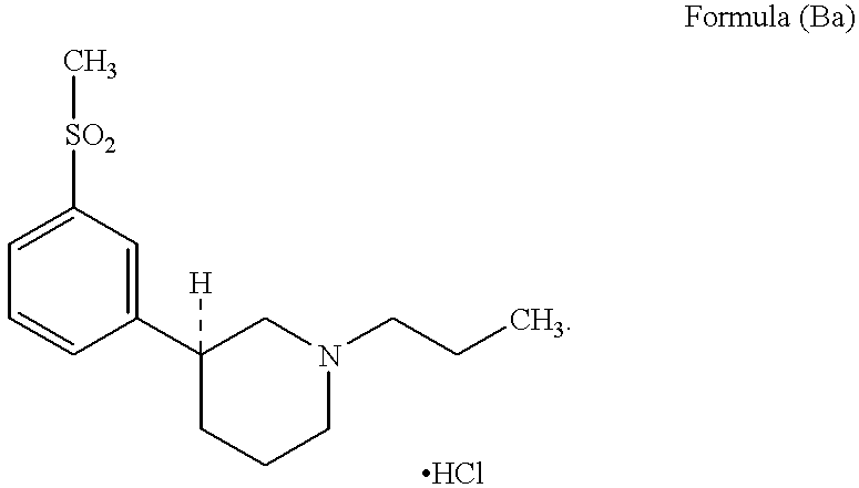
C[SO2]C1=CC=CC(C2([H])CCCN(CCC)C2)=C1
